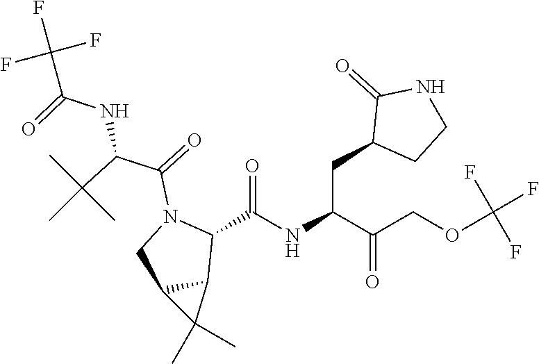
O=C(NC(CC1CCNC1=O)C(COC(F)(F)F)=O)C1N(C(=O)C(C(C)(C)C)NC(C(F)(F)F)=O)CC2C1C2(C)C
